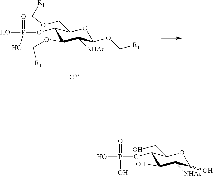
C1(O)OC(CO)C(OP(=O)(O)O)C(O)C1[NHAc].C1(OC[R1])OC(COC[R1])C(OP(=O)(O)O)C(OC[R1])C1[NHAc]
